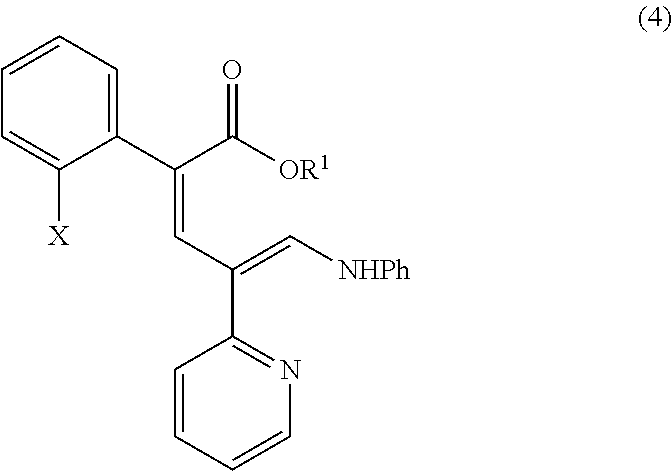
[OR1]C(C(=CC(=C[NHPh])C1=NC=CC=C1)C1=CC=CC=C1[X])=O
